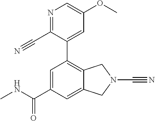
N1=C(C#N)C(C2=C3C(=CC(C(NC)=O)=C2)CN(C#N)C3)=CC(OC)=C1
